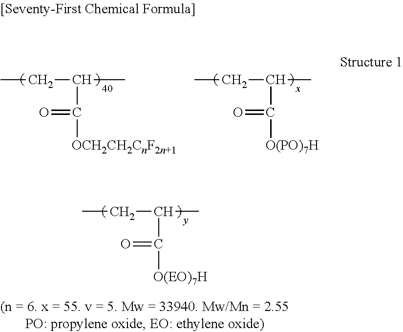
CCC(C)C([OCH2CH2CnF2n+1])=O.CCC(C)C([O(PO)7H])=O.CCC(C)C([O(EO)7H])=O
